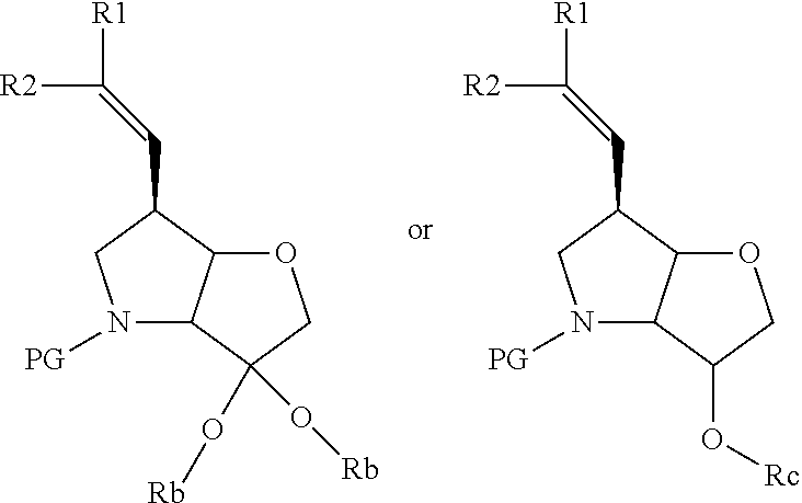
[R2]C([R1])=CC1CN([PG])C2C1OCC2(O[Rb])O[Rb].[R2]C([R1])=CC1CN([PG])C2C1OCC2O[Rc]
